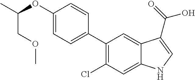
C1(C2=CC=C(OC(C)COC)C=C2)=C(Cl)C=C2C(=C1)C(C(=O)O)=CN2
